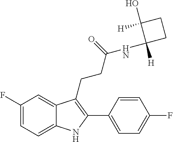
C1=C2C(CCC(NC3([H])CCC3(O)[H])=O)=C(C3=CC=C(F)C=C3)NC2=CC=C1F
